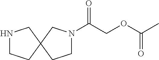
N1CCC2(C1)CCN(C(COC(C)=O)=O)C2
